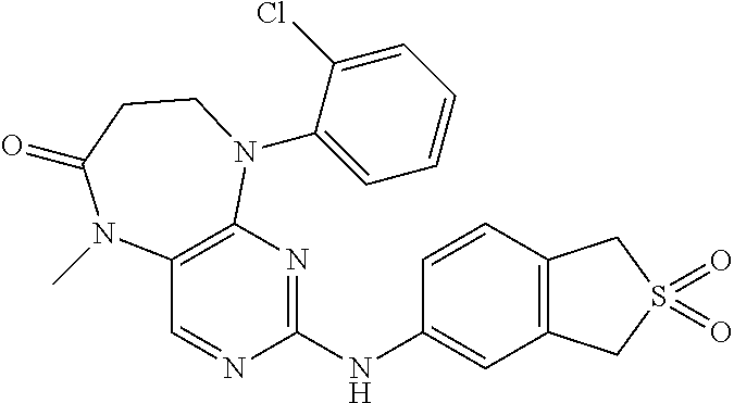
C1(NC2=CC3=C(C=C2)CS(=O)(=O)C3)=NC2=C(C=N1)N(C)C(=O)CCN2C1=CC=CC=C1Cl
